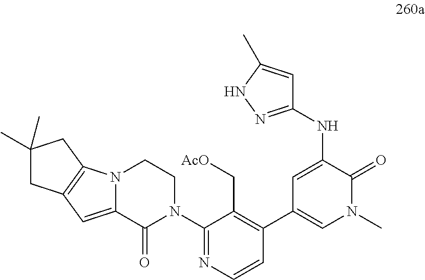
C1(NC2=CC(C3=C(C[AcO])C(N4CCN5C(=CC6=C5CC(C)(C)C6)C4=O)=NC=C3)=CN(C)C2=O)=NNC(C)=C1
